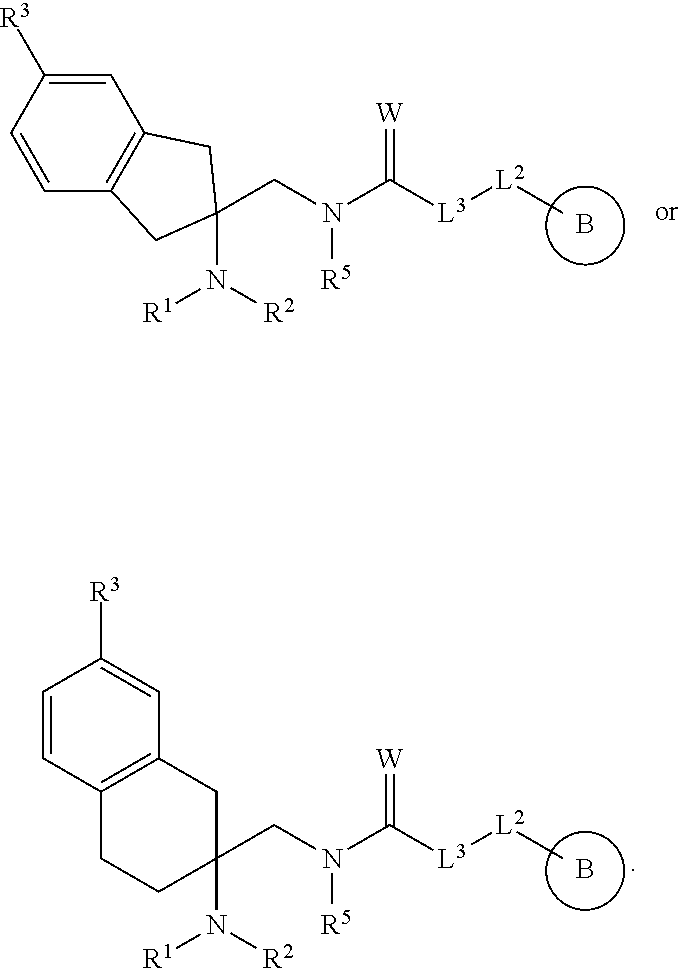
B.C(N(C([L3][L2]C)=[W])[R5])C1(N([R2])[R1])CC2=C(C=C([R3])C=C2)C1.C(N(C([L3][L2]C)=[W])[R5])C1(N([R2])[R1])CC2=C(CC1)C=CC([R3])=C2.B
